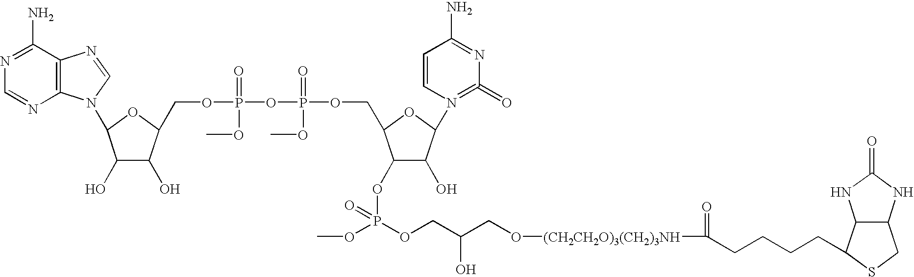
C12C(NC(=O)N1)CSC2CCCCC(=O)[(CH2CH2O)3(CH2)3NH]OCC(COP(OC)(OC1C(O)C(N2=C(=O)N=C(N)C=C2)OC1COP(=O)(OP(=O)(OC)OCC1C(O)C(O)C(N2C3=C(C(N)=NC=N3)N=C2)O1)OC)=O)O
